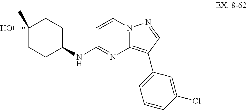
C1(O)(C)CCC(NC2=NC3=C(C4=CC=CC(Cl)=C4)C=NN3C=C2)CC1
